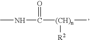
N(C([(CH)n](C)[R2])=O)C
